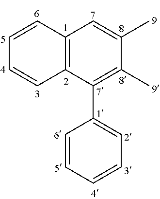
C1=CC=CC=C1C1=C(C)C(C)=CC2=C1C=CC=C2
